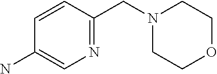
C1(N)=CN=C(CN2CCOCC2)C=C1
